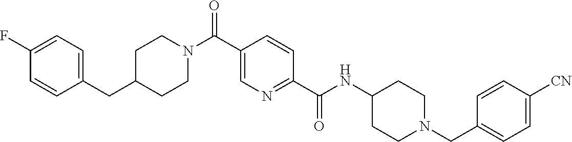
N(C(C1=NC=C(C(N2CCC(CC3=CC=C(F)C=C3)CC2)=O)C=C1)=O)C1CCN(CC2=CC=C([CN])C=C2)CC1
